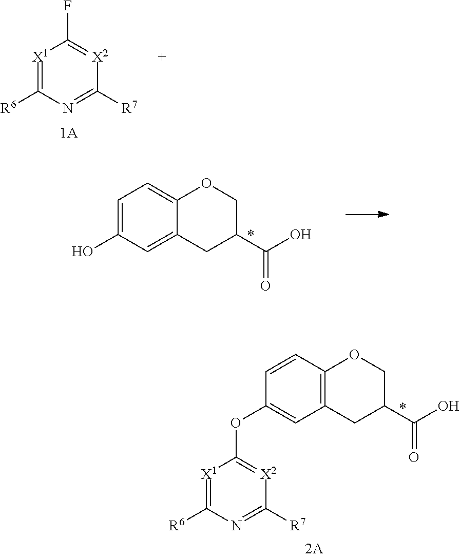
[X1]1=C([R6])N=C([R7])[X2]=C1F.C1=C(O)C=C2C(=C1)OCC(C(O)=O)C2.C1=CC2=C(C=C1OC1=[X2]C([R7])=NC([R6])=[X1]1)CC(C(O)=O)CO2
